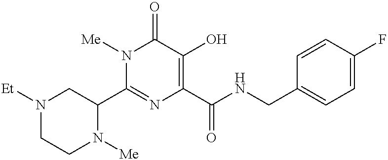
N1([Me])C(C2CN([Et])CCN2[Me])=NC(C(NCC2=CC=C(F)C=C2)=O)=C(O)C1=O
